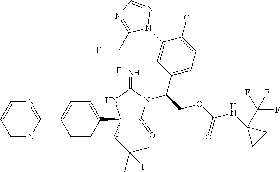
C1(C2=CC=C(C3=NC=CC=N3)C=C2)(CC(C)(C)F)C(=O)N(C(COC(NC2(C(F)(F)F)CC2)=O)C2=CC=C(Cl)C(N3N=CN=C3C(F)F)=C2)C(=N)N1
